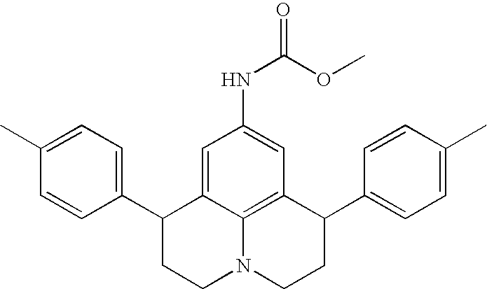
C1(C)=CC=C(C2CCN3C4=C(C(C5=CC=C(C)C=C5)CC3)C=C(NC(=O)OC)C=C24)C=C1
